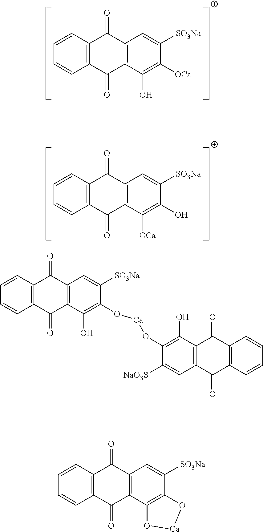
C12=C(C=CC=C1)C(=O)C1=C(C2=O)C([OCa])=C(O)C([SO3Na])=C1.C12=C(C=CC=C1)C(=O)C1=C(C2=O)C(O)=C([OCa])C([SO3Na])=C1.C12=C(C=CC=C1)C(=O)C1=C(C2=O)C2=C(C([SO3Na])=C1)O[Ca]O2.C12=C(C=CC=C1)C(=O)C1=C(C2=O)C(O)=C(O[Ca]OC2=C(O)C3=C(C=C2[NaO3S])C(=O)C2=C(C3=O)C=CC=C2)C([SO3Na])=C1
